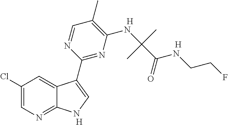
C1(Cl)=CN=C2C(=C1)C(C1=NC(NC(C(=O)NCCF)(C)C)=C(C)C=N1)=CN2.[H].[H].[H]
